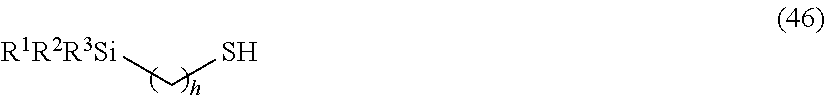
[R1R2R3Si]CS
